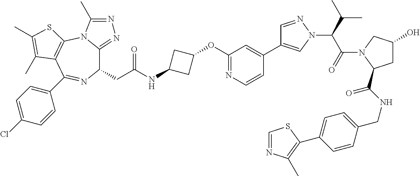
C1(CC(NC2CC(OC3=NC=CC(C4=CN(C(C(N5C(C(NCC6=CC=C(C7=C(C)N=CS7)C=C6)=O)CC(O)C5)=O)C(C)C)N=C4)=C3)C2)=O)C2=NN=C(C)N2C2=C(C(C3=CC=C(Cl)C=C3)=N1)C(C)=C(C)S2
